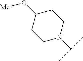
C1CN(C(C)C)CCC1O[Me]
